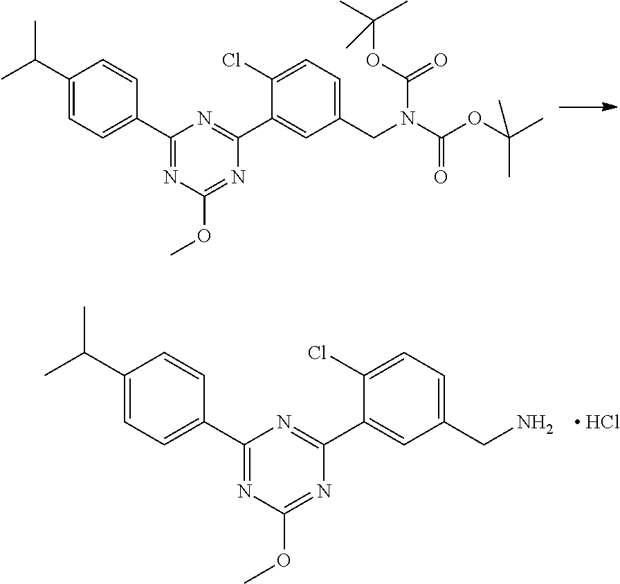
C1(C2=CC=C(C(C)C)C=C2)=NC(OC)=NC(C2=CC(CN(C(OC(C)(C)C)=O)C(OC(C)(C)C)=O)=CC=C2Cl)=N1.C1(C2=CC=C(C(C)C)C=C2)=NC(OC)=NC(C2=CC(CN)=CC=C2Cl)=N1.[ HCl]
